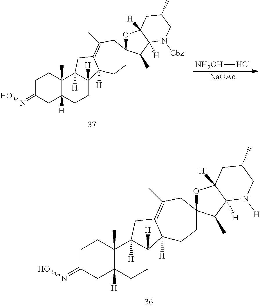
[NH2OH]Cl.[NaOAc].C1C(=NO)CC2([H])C(C)(C1)C1([H])C([H])(CC2)C2([H])C(=C(C)CC3(CC2)OC2([H])C([H])(C3C)N([Cbz])CC(C)C2)C1.C1C(=NO)CC2([H])C(C)(C1)C1([H])C([H])(CC2)C2([H])C(=C(C)CC3(CC2)OC2([H])C([H])(C3C)N([H])CC(C)C2)C1
